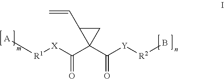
[R1]([X]C(C1(C([Y][R2]B)=O)CC1C=C)=O)[A]
